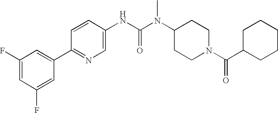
C1(F)=CC(F)=CC(C2=NC=C(NC(N(C3CCN(C(=O)C4CCCCC4)CC3)C)=O)C=C2)=C1
